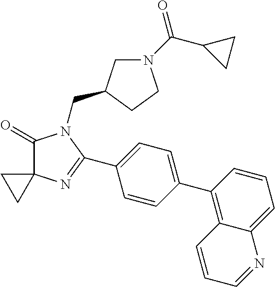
C1(=O)C2(N=C(C3=CC=C(C4=C5C(=CC=C4)N=CC=C5)C=C3)N1CC1CN(C(C3CC3)=O)CC1)CC2
